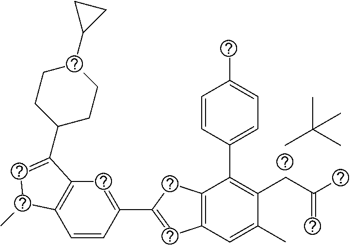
CC(C)(C)C.C1=CC(C2=CC3=C(C2)C(C2=CC=C(C)C=C2)=C(CC(C)=C)C(C)=C3)=CC2=C1C(C)C=C2C1CCC(C2CC2)CC1
